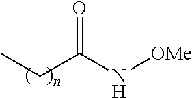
O=C(N[OMe])CC
